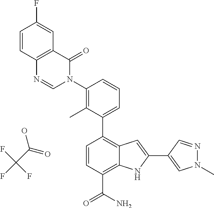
C1(C2=CC=CC(N3C(=O)C4=C(N=C3)C=CC(F)=C4)=C2C)=C2C(=C(C(N)=O)C=C1)NC(C1=CN(C)N=C1)=C2.OC(C(F)(F)F)=O
